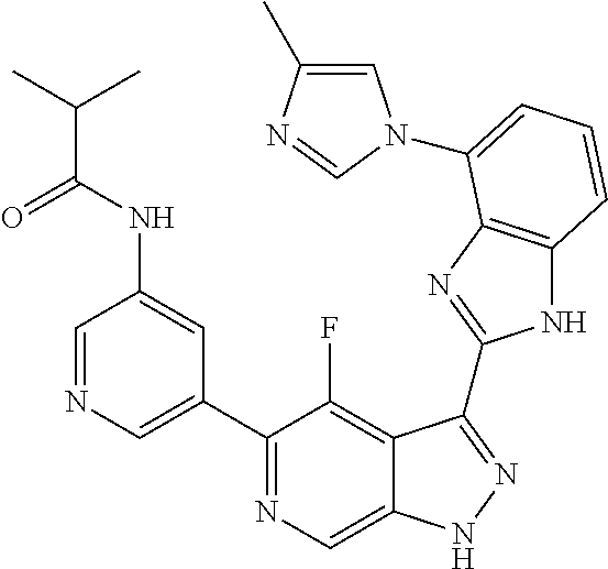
C1=NC=C(C2=NC=C3C(=C2F)C(C2=NC4=C(N2)C=CC=C4N2C=C(C)N=C2)=NN3)C=C1NC(C(C)C)=O
